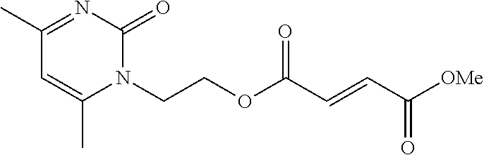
[OMe]C(C=CC(OCCN1C(=O)N=C(C)C=C1C)=O)=O
